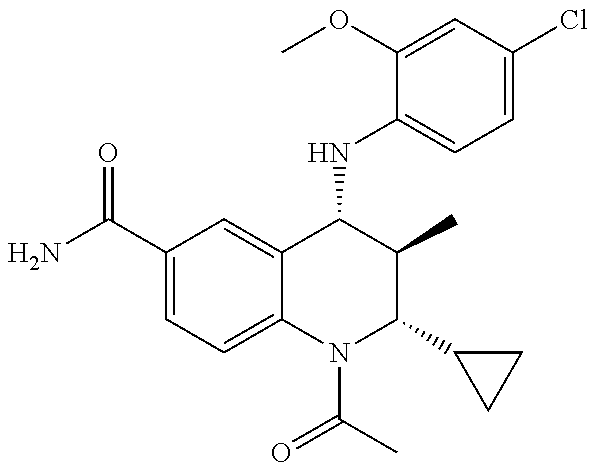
C1(C(=O)N)=CC=C2C(=C1)C(NC1=CC=C(Cl)C=C1OC)C(C)C(C1CC1)N2C(C)=O
